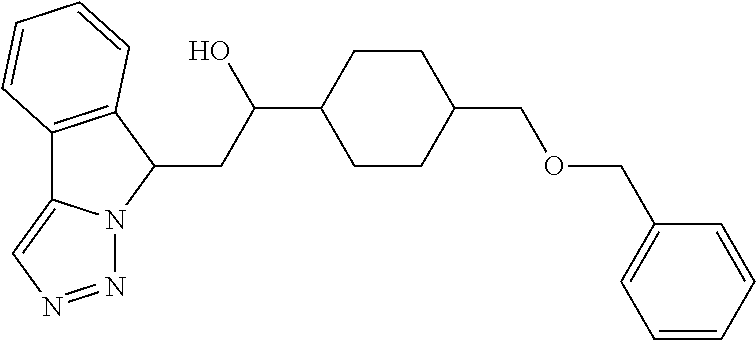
C12=C(C(CC(C3CCC(COCC4=CC=CC=C4)CC3)O)N3C1=CN=N3)C=CC=C2
